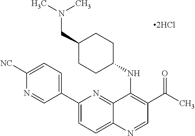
C1(C2=CC=C3C(=N2)C(NC2CCC(CN(C)C)CC2)=C(C(C)=O)C=N3)=CC=C([NC])N=C1
